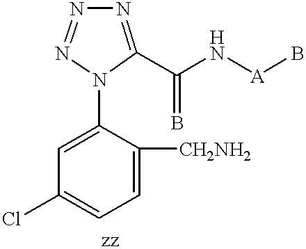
C1=C([CH2NH2])C(N2C(C(=B)N[A]B)=NN=N2)=CC(Cl)=C1
